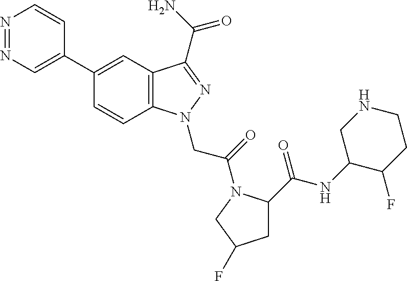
N1=NC=C(C2=CC3=C(C=C2)N(CC(=O)N2C(C(NC4C(F)CCNC4)=O)CC(F)C2)N=C3C(=O)N)C=C1
